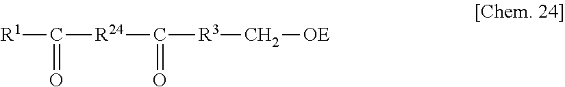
[R1]C(=O)[R24]C(=O)[R3]C[OE]
